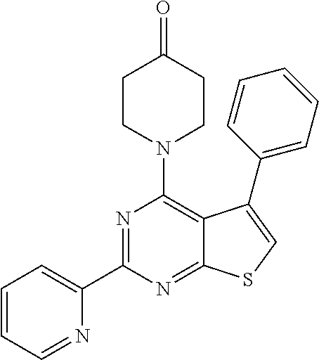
C1(C2=NC(N3CCC(=O)CC3)=C3C(=N2)SC=C3C2=CC=CC=C2)=CC=CC=N1
